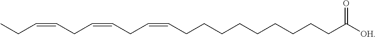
C(CCCC([OH])=O)CCCCCC=CCC=CCC=CCC
